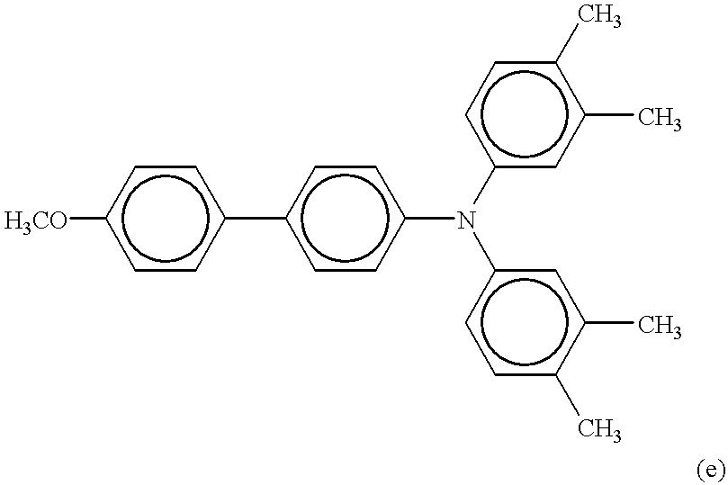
c1cc(-c2ccc(N(c3ccc(C)c(C)c3)c3cc(C)c(C)cc3)cc2)ccc1[H3CO]
